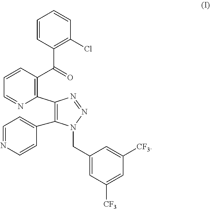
N1(CC2=CC([CF3])=CC([CF3])=C2)N=NC(C2=C(C(C3=C(Cl)C=CC=C3)=O)C=CC=N2)=C1C1=CC=NC=C1
